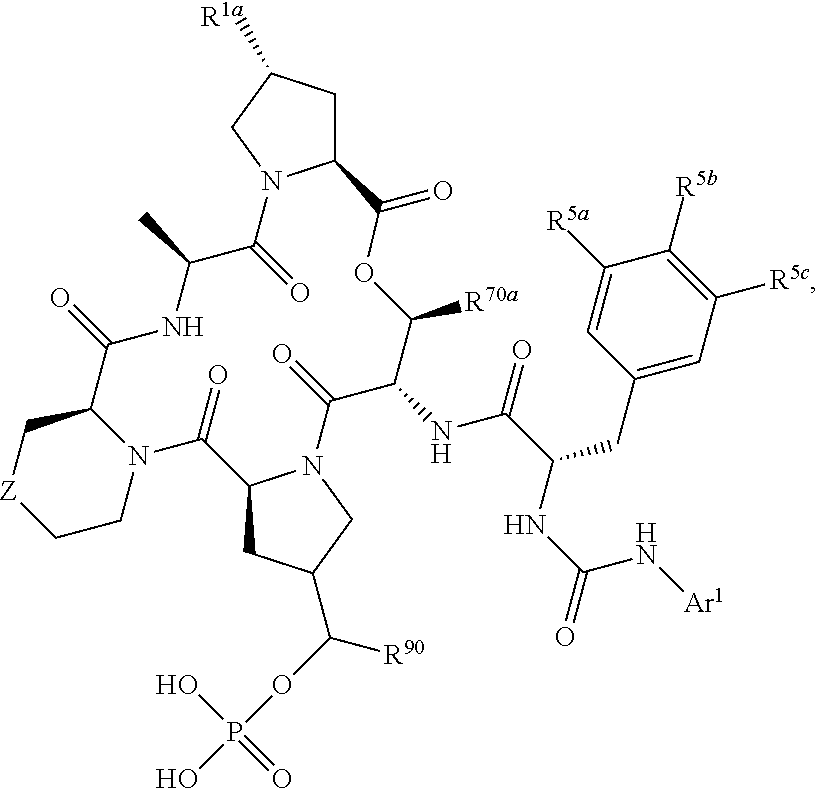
C12CC([R1a])CN1C(=O)C(C)NC(=O)C1C[Z]CCN1C(=O)C1CC(C([R90])OP(O)(=O)O)CN1C(=O)C(NC(=O)C(CC1=CC([R5c])=C([R5b])C([R5a])=C1)NC(N[Ar1])=O)C([R70a])OC2=O
